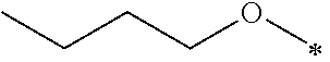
C(CCOC)C
